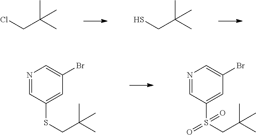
CC(C)(CCl)C.CC(C)(CS)C.N1=CC(SCC(C)(C)C)=CC(Br)=C1.N1=CC(S(CC(C)(C)C)(=O)=O)=CC(Br)=C1
